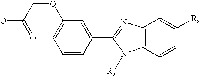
C12=C(C=CC([Ra])=C1)N([Rb])C(C1=CC(OCC(=O)O)=CC=C1)=N2
